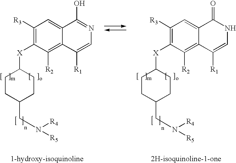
C1CC(CN([R4])[R5])CCC1[X]C1=C([R3])C=C2C(=C1[R2])C([R1])=CNC2=O.C1CC(CN([R4])[R5])CCC1[X]C1=C([R3])C=C2C(=C1[R2])C([R1])=CN=C2O
